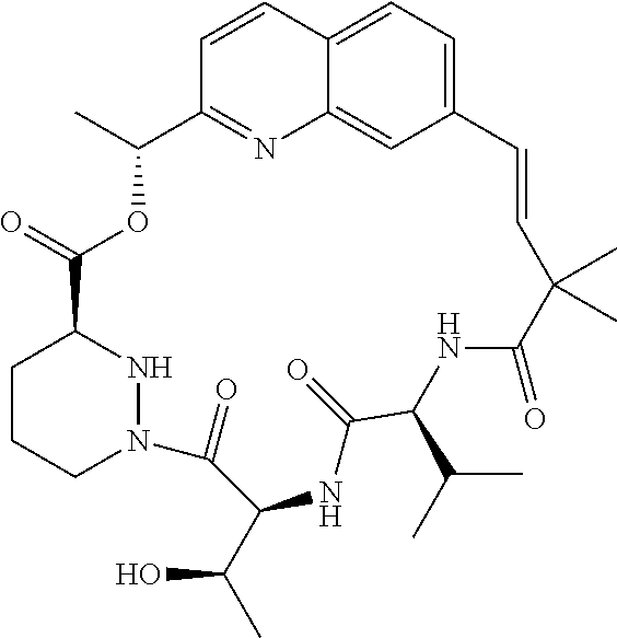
C12=CC=C3C(=C1)N=C(C=C3)C(C)OC(=O)C1CCCN(N1)C(=O)C(C(O)C)NC(=O)C(C(C)C)NC(=O)C(C)(C)C=C2
